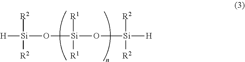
[H][Si]([R2])([R2])O[Si]([R1])([R1])O[Si]([R2])([R2])[H]
